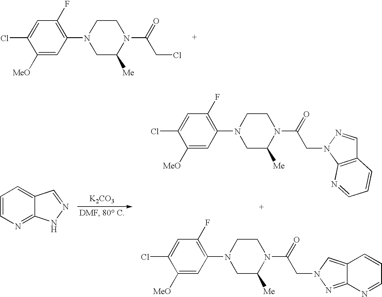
C1=C(Cl)C([MeO])=CC(N2CC([Me])N(C(=O)CCl)CC2)=C1F.[K2CO3].C1=C(Cl)C([MeO])=CC(N2CC([Me])N(C(=O)CN3N=CC4=C3N=CC=C4)CC2)=C1F.C1=C(Cl)C([MeO])=CC(N2CC([Me])N(C(=O)CN3C=C4C(=N3)N=CC=C4)CC2)=C1F.C1=CN=C2C(=C1)C=NN2
